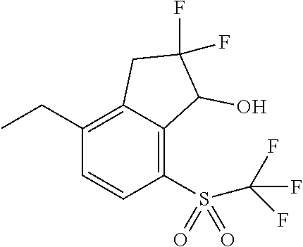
CCC1=C2C(=C(S(=O)(=O)C(F)(F)F)C=C1)C(O)C(F)(F)C2
